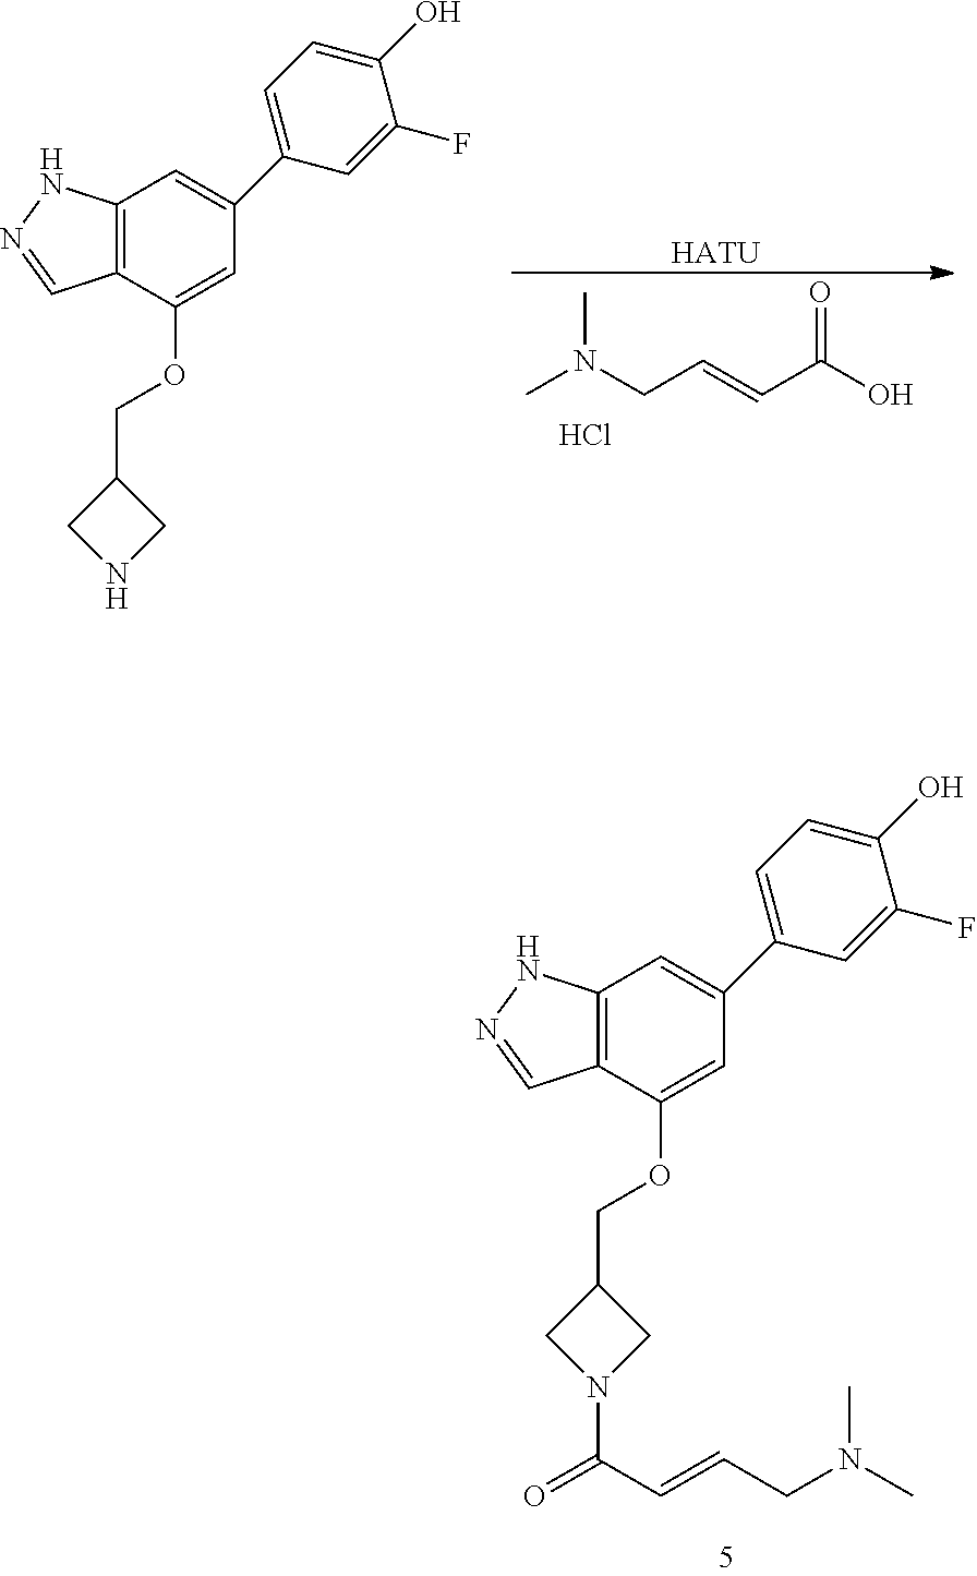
C12=C(C(OCC3CNC3)=CC(C3=CC=C(O)C(F)=C3)=C1)C=NN2.CN(CC=CC(O)=O)C.Cl.[HATU].C12=C(C(OCC3CN(C(C=CCN(C)C)=O)C3)=CC(C3=CC=C(O)C(F)=C3)=C1)C=NN2
